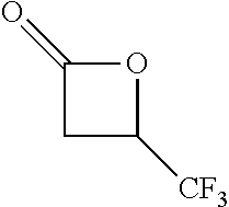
C1(=O)CC([CF3])O1
